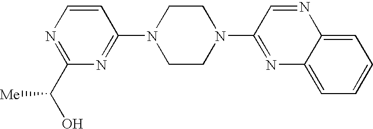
C1=CN=C(C(O)[Me])N=C1N1CCN(C2=NC3=CC=CC=C3N=C2)CC1
